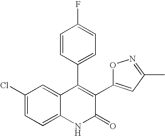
C1(Cl)=CC=C2C(=C1)C(C1=CC=C(F)C=C1)=C(C1=CC(C)=NO1)C(=O)N2
